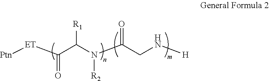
[Ptn][ET]C(C(N(C(CN[H])=O)[R2])[R1])=O
